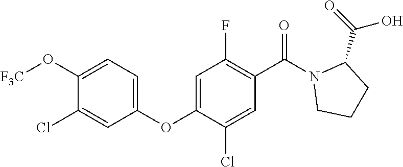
C1(OC2=CC(F)=C(C(=O)N3CCCC3C(O)=O)C=C2Cl)=CC=C(O[F3C])C(Cl)=C1
